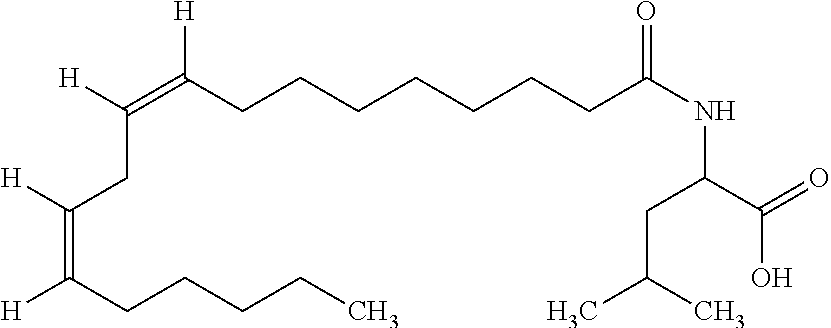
C(C(C)C)C(C(=O)O)NC(CCCCCCCC(=C([H])CC(=C([H])CCCCC)[H])[H])=O
